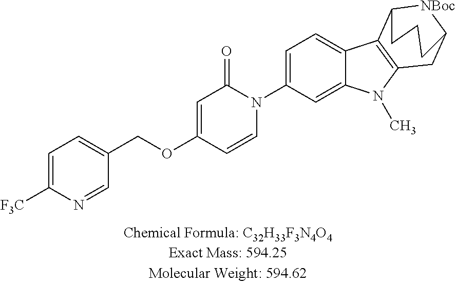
C1=C([F3C])N=CC(COC2=CC(=O)N(C3=CC=C4C(=C3)N(C)C3=C4C4[NBoc]C(C3)CCC4)C=C2)=C1
